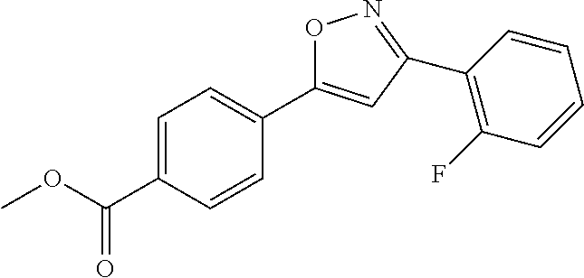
COC(=O)C1=CC=C(C2=CC(C3=C(F)C=CC=C3)=NO2)C=C1
